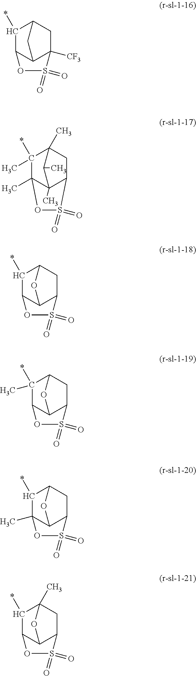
C12([CF3])C3C(C(*)C(C1)C3)OS2(=O)=O.C12C3(C)C(C)(C(*)(C)C(C)(C1)C3C)OS2(=O)=O.C12C3C(C(*)C(C1)O3)OS2(=O)=O.C12C3C(C(*)(C)C(C1)O3)OS2(=O)=O.C12C3C(C)(C(*)C(C1)O3)OS2(=O)=O.C12C3C(C(*)C(C)(C1)O3)OS2(=O)=O
